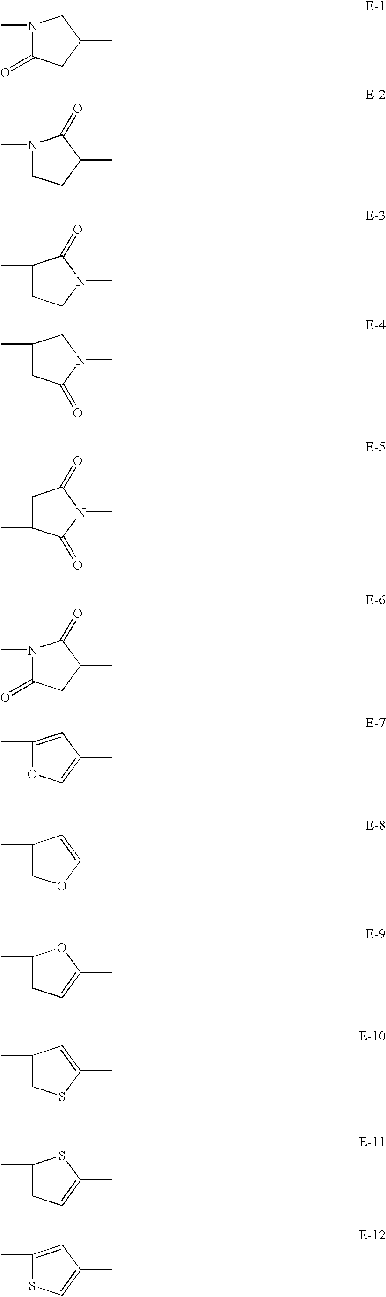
N1(C)C(=O)CC(C)C1.N1(C)CCC(C)C1=O.C1(C)CCN(C)C1=O.C1(C)CC(=O)N(C)C1.C1C(C)C(=O)N(C)C1=O.N1(C)C(=O)CC(C)C1=O.C1(C)=CC(C)=CO1.C1(C)=COC(C)=C1.C1(C)=CC=C(C)O1.C1(C)=CSC(C)=C1.C1(C)=CC=C(C)S1.C1(C)=CC(C)=CS1
